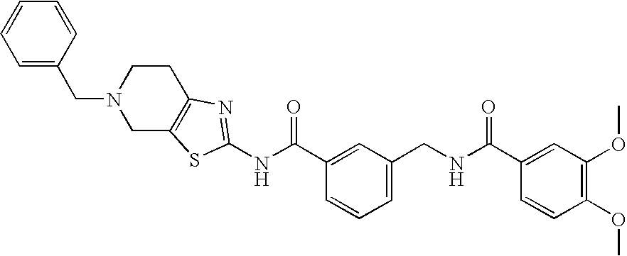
N(C(C1=CC(CNC(C2=CC(OC)=C(OC)C=C2)=O)=CC=C1)=O)C1=NC2=C(CN(CC3=CC=CC=C3)CC2)S1
